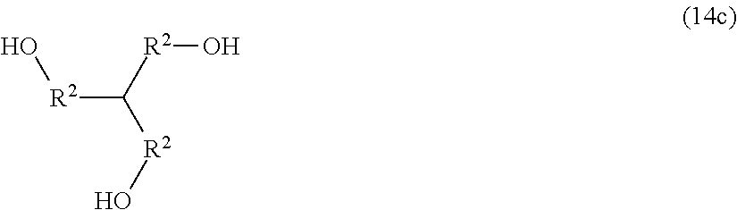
[R2](C([R2]O)[R2]O)O
